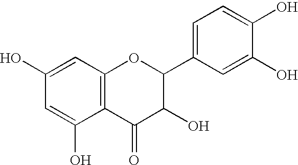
C1(O)=CC2=C(C(O)=C1)C(=O)C(O)C(C1=CC=C(O)C(O)=C1)O2
